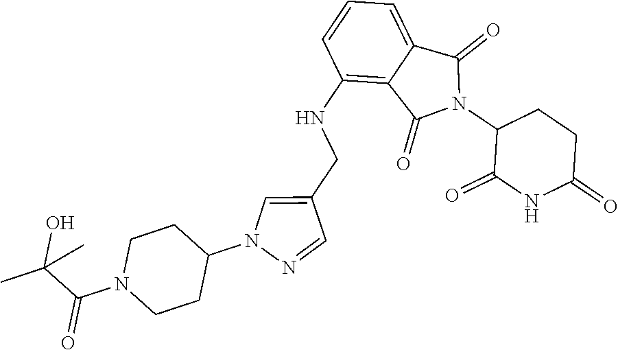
C1(NCC2=CN(C3CCN(C(C(O)(C)C)=O)CC3)N=C2)=C2C(=CC=C1)C(=O)N(C1C(=O)NC(=O)CC1)C2=O
